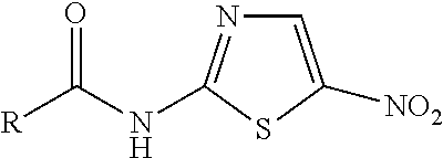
C1=C([NO2])SC(NC([R])=O)=N1
